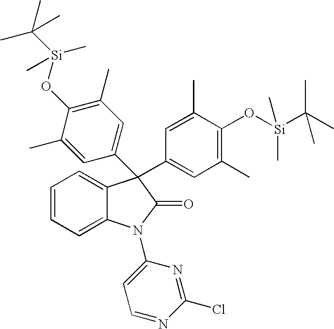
C12=CC=CC=C1N(C1=CC=NC(Cl)=N1)C(=O)C2(C1=CC(C)=C(O[Si](C(C)(C)C)(C)C)C(C)=C1)C1=CC(C)=C(O[Si](C(C)(C)C)(C)C)C(C)=C1
